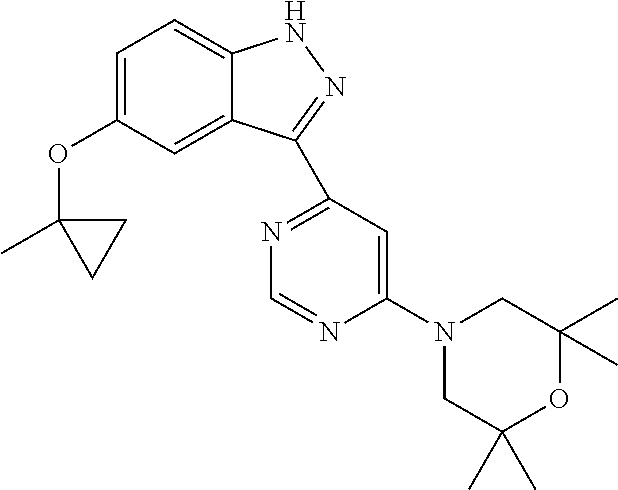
C1=C(OC2(C)CC2)C=C2C(=C1)NN=C2C1=NC=NC(N2CC(C)(C)OC(C)(C)C2)=C1
